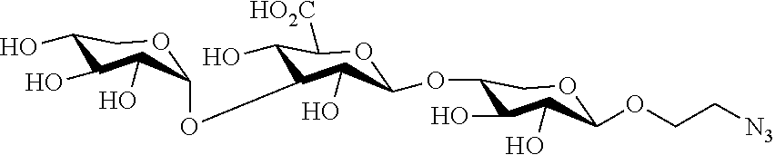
C1(OC2C(O)C([HO2C])OC(OC3C(O)C(O)C(OCC[N3])OC3)C2O)OCC(O)C(O)C1O
